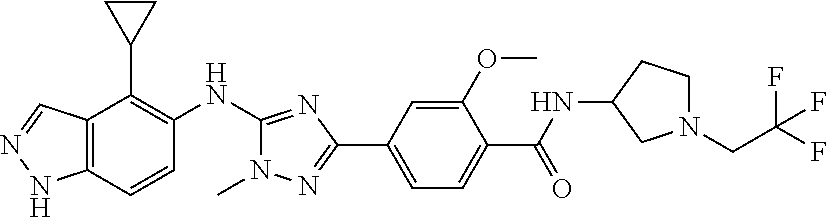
C12=C(C=CC(NC3=NC(C4=CC=C(C(NC5CN(CC(F)(F)F)CC5)=O)C(OC)=C4)=NN3C)=C1C1CC1)NN=C2
